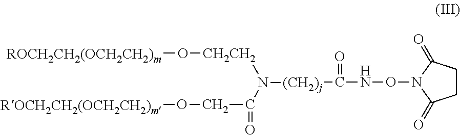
C1CC(=O)N(ONC([(CH2)j]N([CH2CH2]O[ROCH2CH2(OCH2CH2)m])C(=O)CO[ROCH2CH2(OCH2CH2)m])=O)C1=O
